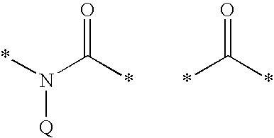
N(C(=O)*)([Q])*.C(=O)(*)*
